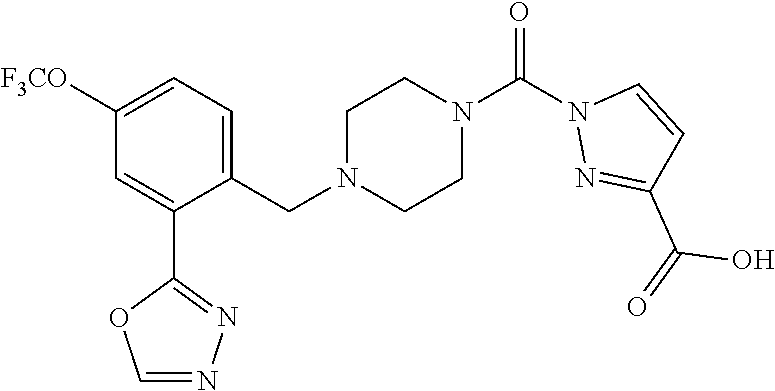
C1([F3CO])=CC=C(CN2CCN(C(N3N=C(C(=O)O)C=C3)=O)CC2)C(C2=NN=CO2)=C1
